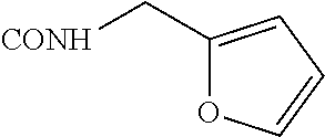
C1(C[CONH])=CC=CO1
